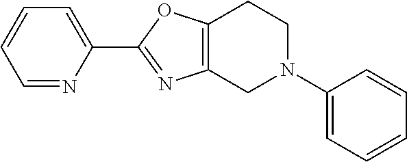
C1=NC(C2=NC3=C(O2)CCN(C2=CC=CC=C2)C3)=CC=C1
